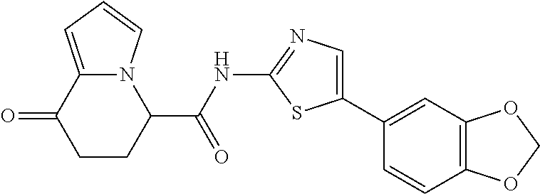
C12=C(C=C(C3=CN=C(NC(C4N5C(=CC=C5)C(=O)CC4)=O)S3)C=C1)OCO2
